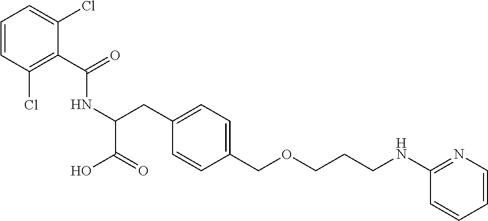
C(C1=C(Cl)C=CC=C1Cl)(=O)NC(CC1=CC=C(COCCCNC2=NC=CC=C2)C=C1)C(O)=O
